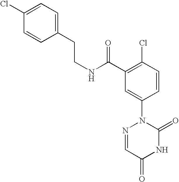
C(CNC(C1=C(Cl)C=CC(N2N=CC(=O)NC2=O)=C1)=O)C1=CC=C(Cl)C=C1
